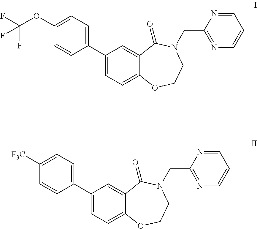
C1(C2=CC=C3C(=C2)C(=O)N(CC2=NC=CC=N2)CCO3)=CC=C([F3C])C=C1.C1(C2=CC=C3C(=C2)C(=O)N(CC2=NC=CC=N2)CCO3)=CC=C(OC(F)(F)F)C=C1
